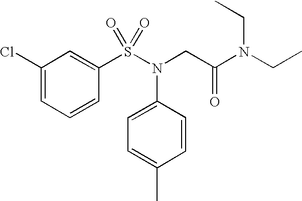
C1(Cl)=CC=CC(S(N(CC(N(CC)CC)=O)C2=CC=C(C)C=C2)(=O)=O)=C1
